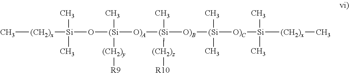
C[(CH2)x][Si](O[(Si]([O)A][(Si]([O)B][(Si]([O)C][Si](C)(C)[(CH2)x]C)(C)C)(C)[(CH2)z][R10])(C)[(CH2)y][R9])(C)C
